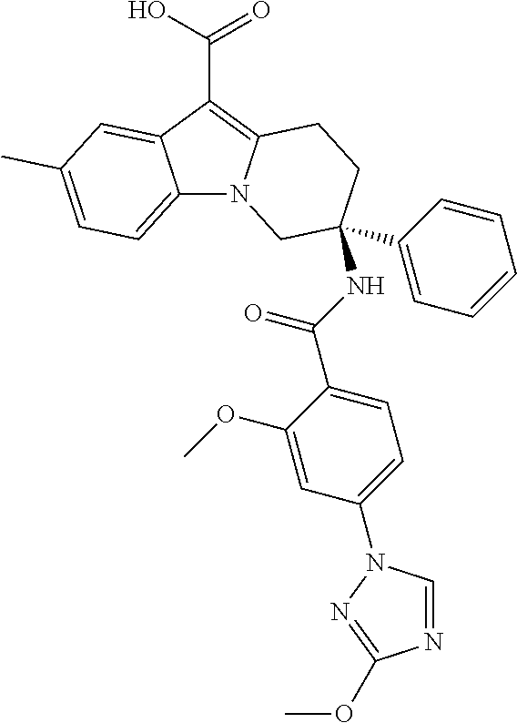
C12=CC=C(C)C=C1C(C(O)=O)=C1N2CC(C2=CC=CC=C2)(NC(C2=CC=C(N3C=NC(OC)=N3)C=C2OC)=O)CC1
